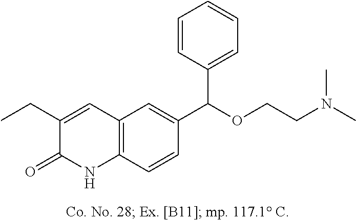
C1(CC)=CC2=C(NC1=O)C=CC(C(OCCN(C)C)C1=CC=CC=C1)=C2
